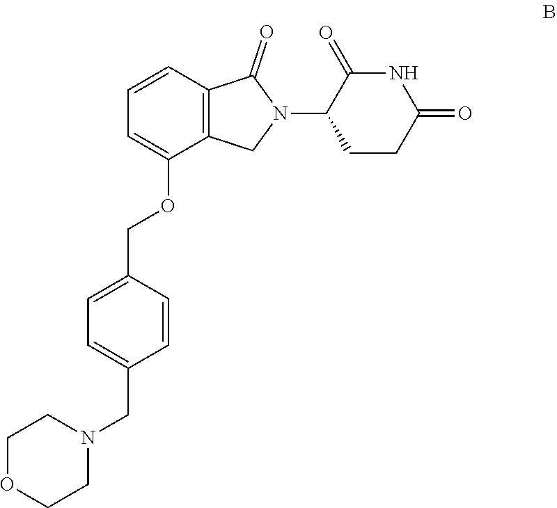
C1=C(OCC2=CC=C(CN3CCOCC3)C=C2)C2=C(C=C1)C(=O)N(C1CCC(=O)NC1=O)C2
